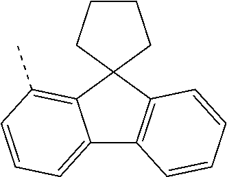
C12=CC=CC(C)=C1C1(C3=C2C=CC=C3)CCCC1
